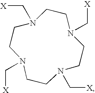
N1(C[X])CCN(C[X])CCN(C[X])CCN(C[X])CC1
